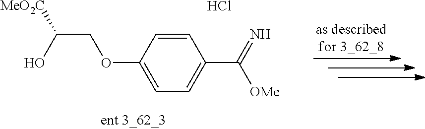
C(COC1=CC=C(C(=N)[OMe])C=C1)(O)[MeO2C].Cl
